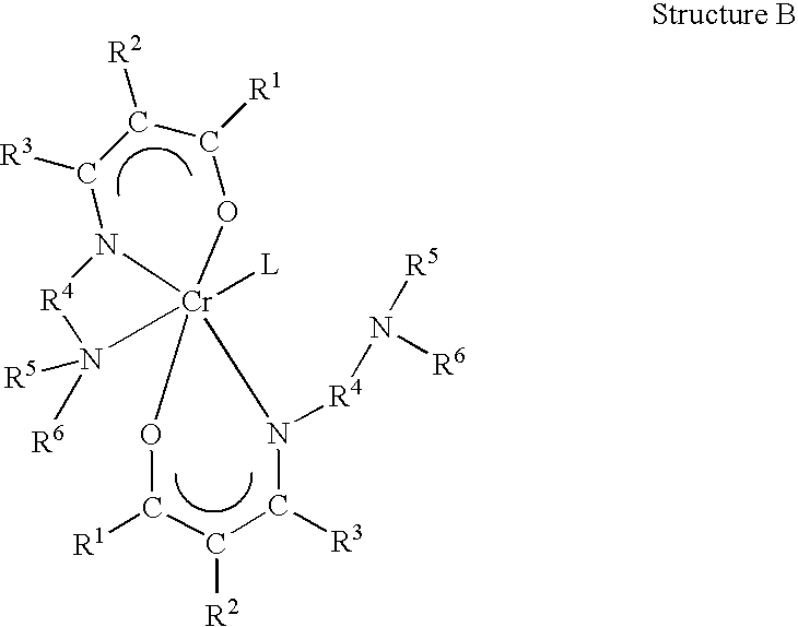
C1([R2])C([R3])N2[R4]N([R5])([R6])[Cr]23([L])(OC1[R1])OC([R1])C([R2])C([R3])N3[R4]N([R5])[R6]
